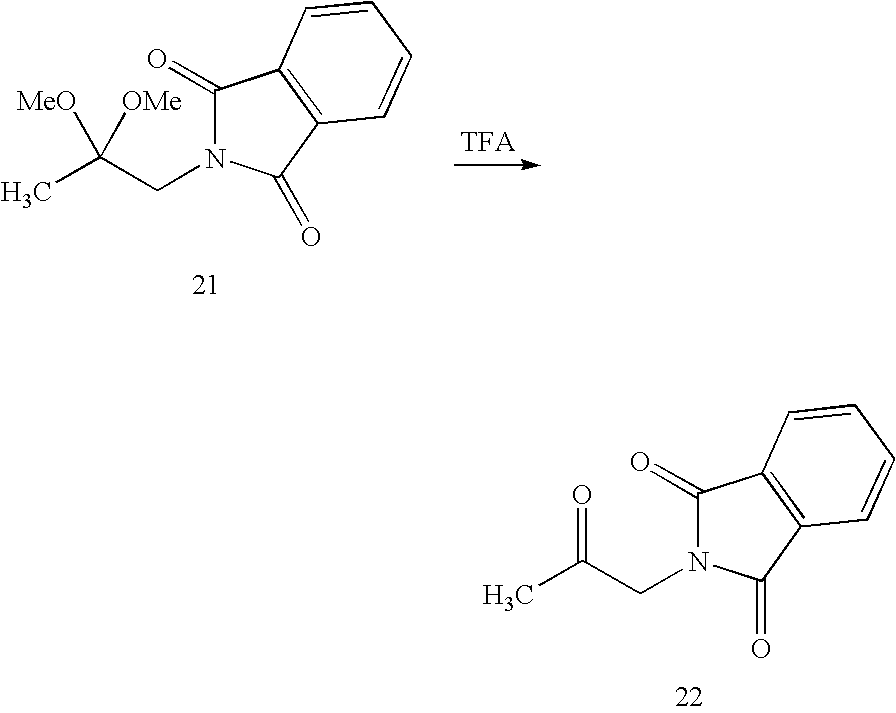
CC(CN1C(=O)C2=C(C1=O)C=CC=C2)([MeO])[OMe].CC(CN1C(=O)C2=C(C1=O)C=CC=C2)=O
